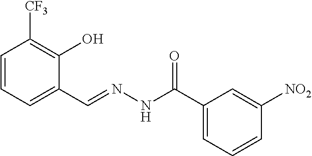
C1=CC=C(C=NNC(C2=CC=CC([NO2])=C2)=O)C(O)=C1[CF3]
